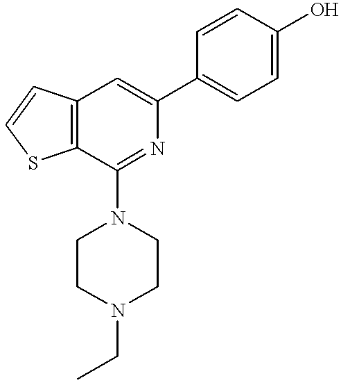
C12=C(C(N3CCN(CC)CC3)=NC(C3=CC=C(O)C=C3)=C1)SC=C2
